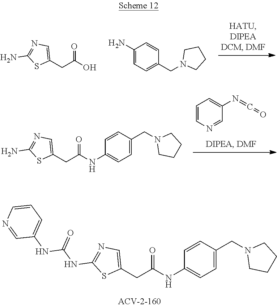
C1(N)=CC=C(CN2CCCC2)C=C1.C1(CC(O)=O)=CN=C(N)S1.C1(CC(=O)NC2=CC=C(CN3CCCC3)C=C2)=CN=C(N)S1.C1(N=C=O)=CC=CN=C1.C1(CC(=O)NC2=CC=C(CN3CCCC3)C=C2)=CN=C(NC(NC2=CC=CN=C2)=O)S1
